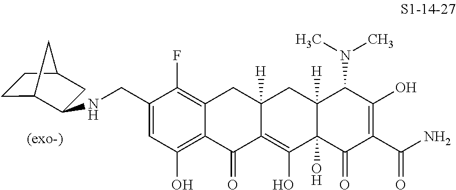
C1(CNC2C3CCC(C2)C3)=CC(O)=C2C(=C1F)CC1([H])C(=C(O)C3(O)C([H])(C1)C(N(C)C)C(O)=C(C(N)=O)C3=O)C2=O
